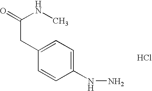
C1(CC(=O)NC)=CC=C(NN)C=C1.Cl
